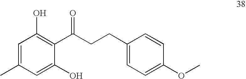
C1=C(O)C(C(CCC2=CC=C(OC)C=C2)=O)=C(O)C=C1C
